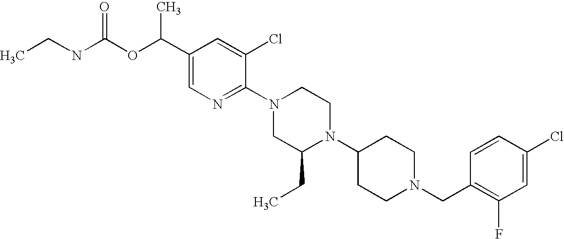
C1(Cl)=CC(F)=C(CN2CCC(N3C(CC)CN(C4=NC=C(C(OC(NCC)=O)C)C=C4Cl)CC3)CC2)C=C1
